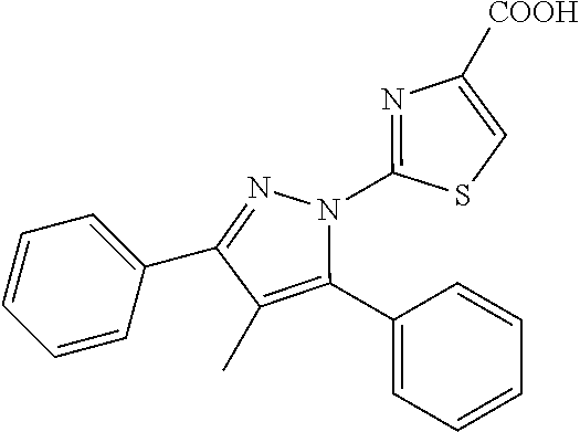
C1=CC=C(C2=NN(C3=NC([COOH])=CS3)C(C3=CC=CC=C3)=C2C)C=C1
